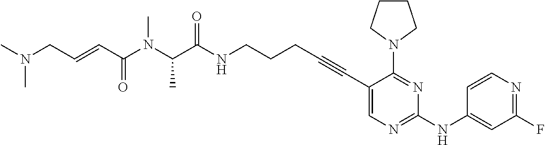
C(NCCCC#CC1=CN=C(NC2=CC(F)=NC=C2)N=C1N1CCCC1)(=O)C(N(C)C(C=CCN(C)C)=O)C
